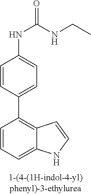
C1=CC(C2=C3C(=CC=C2)NC=C3)=CC=C1NC(=O)NCC
